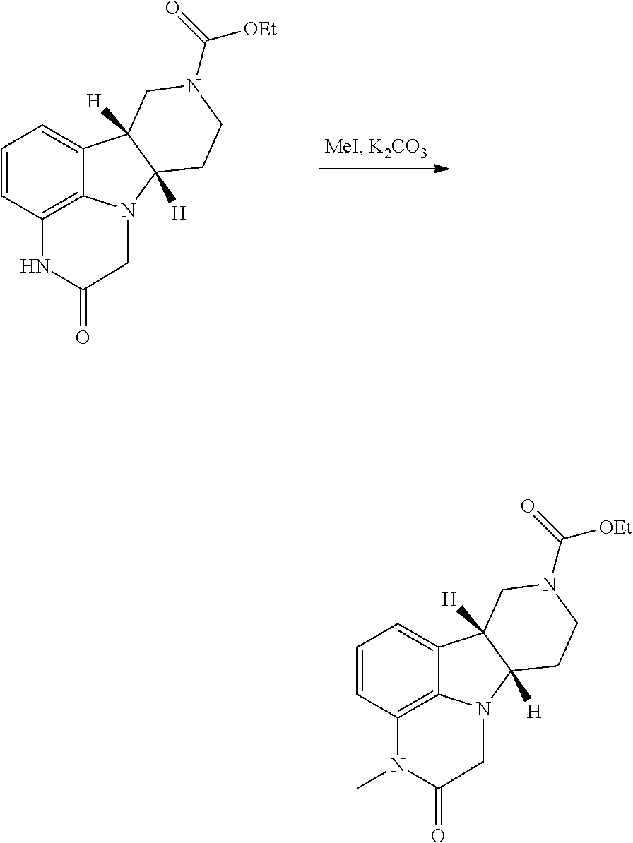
C1=CC2=C3C(=C1)C1([H])C([H])(N3CC(=O)N2C)CCN(C(=O)[OEt])C1.C1=CC2=C3C(=C1)C1([H])C([H])(N3CC(=O)N2)CCN(C(=O)[OEt])C1
